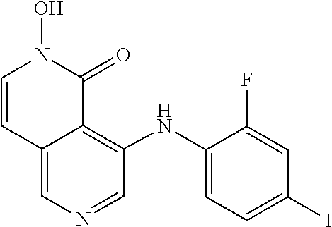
ON1C=CC2=CN=CC(NC3=CC=C(I)C=C3F)=C2C1=O
